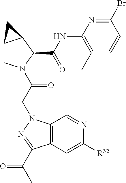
C12CN(C(CN3C4=C(C=C([R32])N=C4)C(C(C)=O)=N3)=O)C(C(NC3=C(C)C=CC(Br)=N3)=O)C1C2
